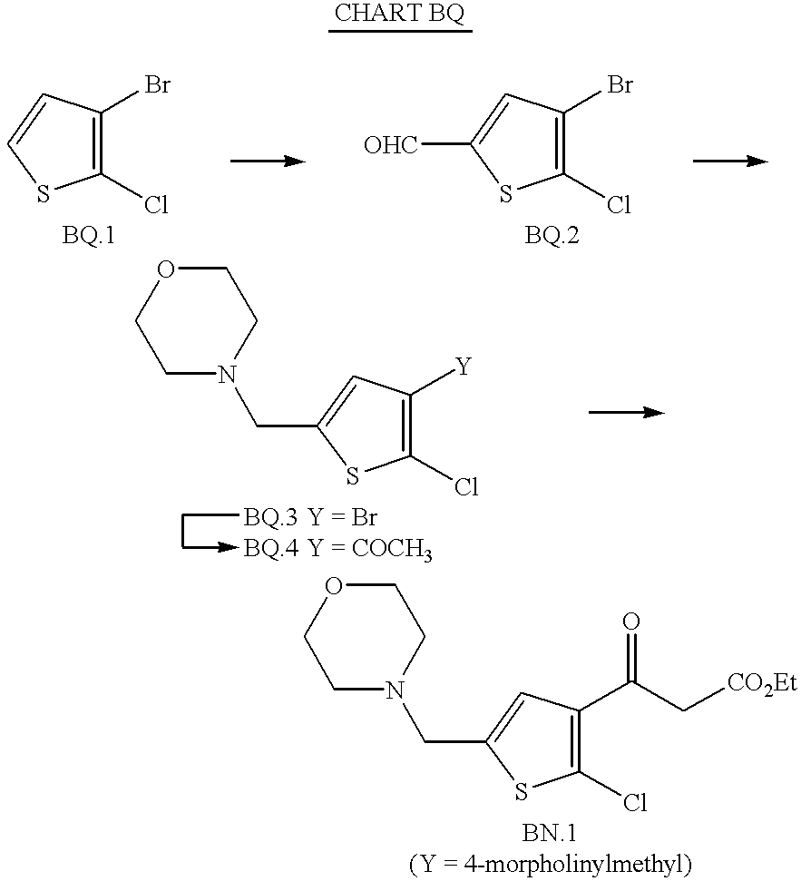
C1(Cl)=C(Br)C=CS1.C1(Cl)=C(Br)C=C([OHC])S1.C1(Cl)=C([Y])C=C(CN2CCOCC2)S1.C1(Cl)=C(C(C[CO2Et])=O)C=C(CN2CCOCC2)S1
